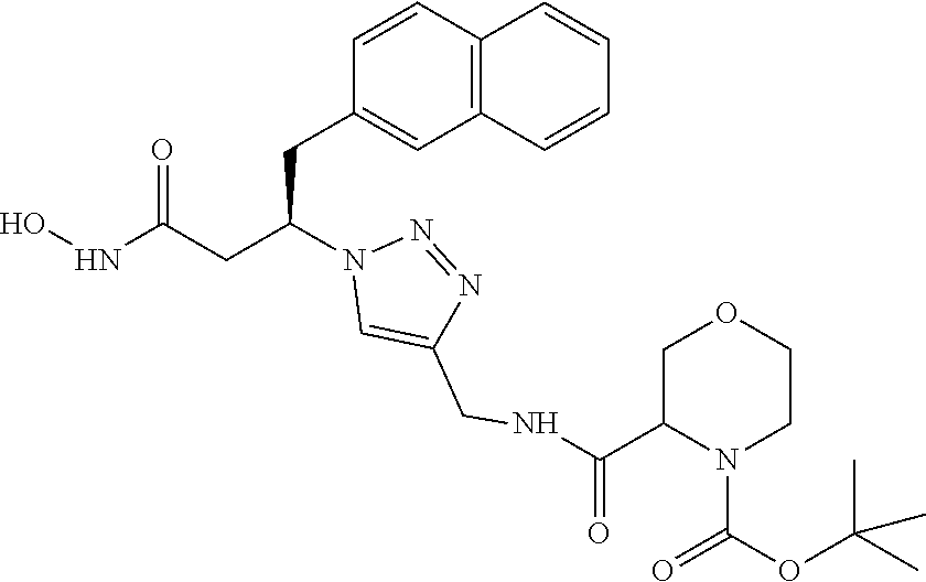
C1(CC(CC(NO)=O)N2C=C(CNC(C3N(C(=O)OC(C)(C)C)CCOC3)=O)N=N2)=CC2=C(C=C1)C=CC=C2
